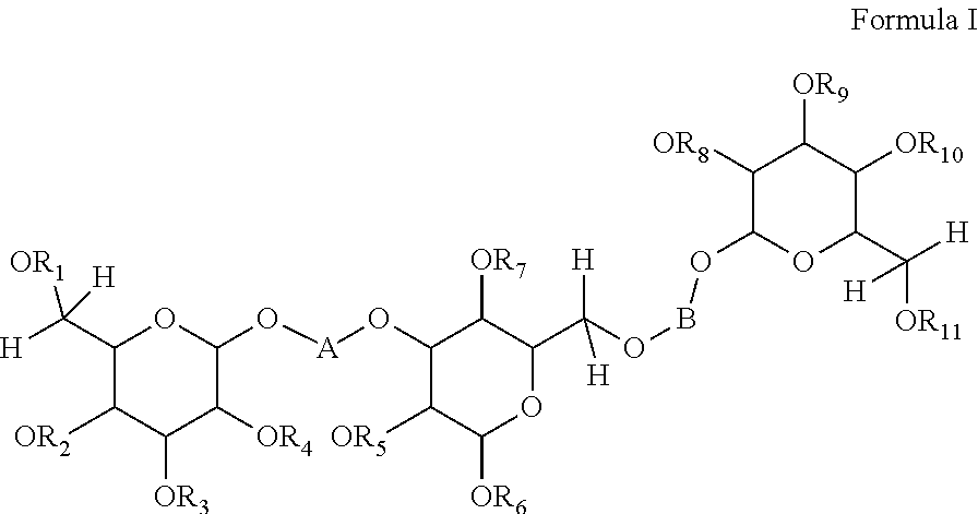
C1(C([H])([OR1])[H])C([OR2])C([OR3])C([OR4])C(O[A]OC2C([OR5])C([OR6])OC(C(OBOC3C([OR8])C([OR9])C([OR10])C(C([H])([OR11])[H])O3)([H])[H])C2[OR7])O1
